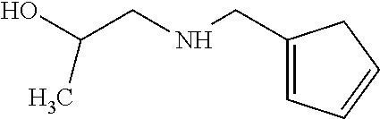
C1(CNCC(C)O)=CC=CC1
